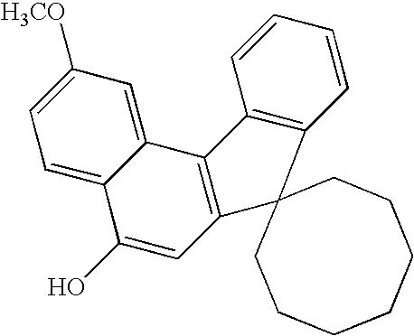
C12=CC([H3CO])=CC=C1C(O)=CC1=C2C2=C(C=CC=C2)C12CCCCCCC2
